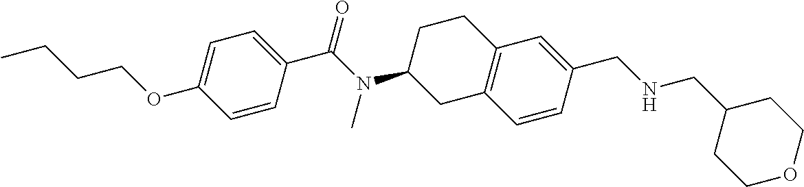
C1=C(OCCCC)C=CC(C(N(C2CC3=C(CC2)C=C(CNCC2CCOCC2)C=C3)C)=O)=C1
